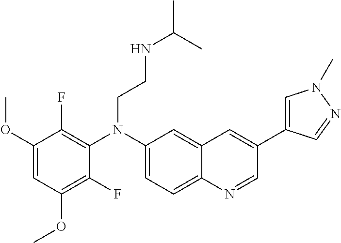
C1(N(C2=C(F)C(OC)=CC(OC)=C2F)CCNC(C)C)=CC=C2C(=C1)C=C(C1=CN(C)N=C1)C=N2
